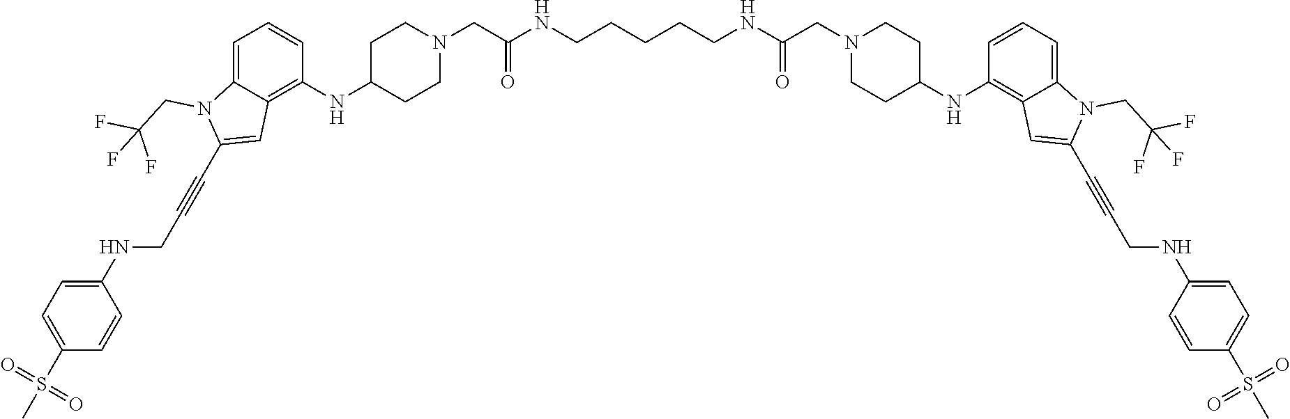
S(=O)(C1=CC=C(NCC#CC2=CC3=C(NC4CCN(CC(NCCCCCNC(CN5CCC(NC6=C7C(=CC=C6)N(CC(F)(F)F)C(C#CCNC6=CC=C(S(=O)(C)=O)C=C6)=C7)CC5)=O)=O)CC4)C=CC=C3N2CC(F)(F)F)C=C1)(C)=O
